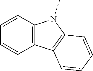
C1=CC2=C(C=C1)C1=C(N2C)C=CC=C1
